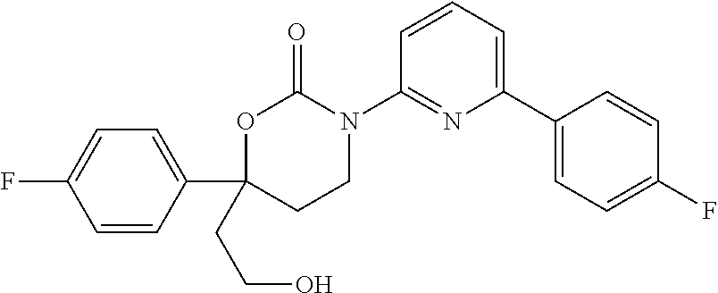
C1(N2C(=O)OC(C3=CC=C(F)C=C3)(CCO)CC2)=NC(C2=CC=C(F)C=C2)=CC=C1
